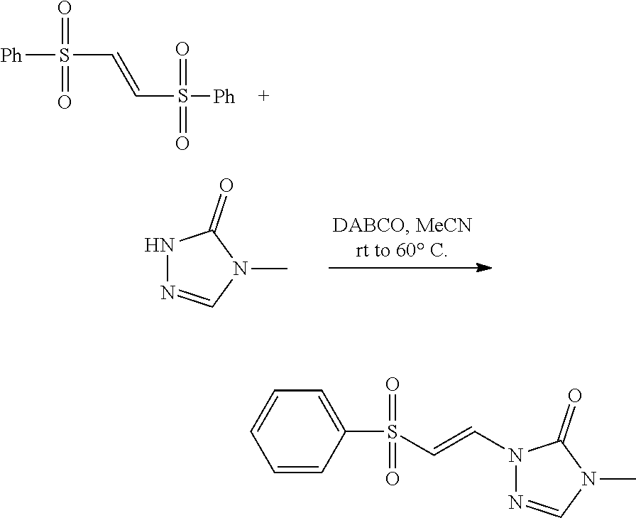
[Ph]S(=O)(=O)C=CS(=O)(=O)[Ph].N1N=CN(C)C1=O.C1=CC(S(=O)(=O)C=CN2N=CN(C)C2=O)=CC=C1
